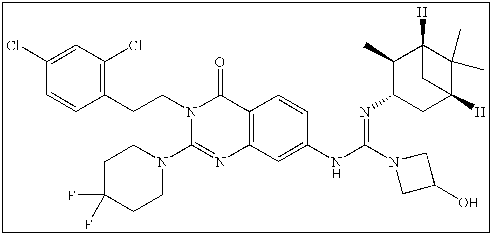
C1(Cl)=CC(Cl)=C(CCN2C(N3CCC(F)(F)CC3)=NC3=C(C2=O)C=CC(NC(=NC2CC4([H])C(C)(C)C([H])(C2C)C4)N2CC(O)C2)=C3)C=C1
